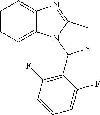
C1=CC=C2C(=C1)N=C1N2C(C2=C(F)C=CC=C2F)SC1
